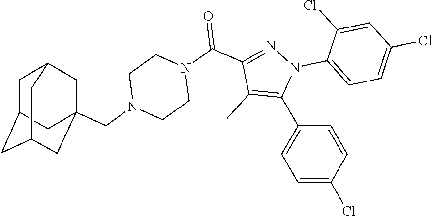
C1=C(Cl)C=CC(C2=C(C)C(C(=O)N3CCN(CC45CC6CC(CC(C4)C6)C5)CC3)=NN2C2=CC=C(Cl)C=C2Cl)=C1
